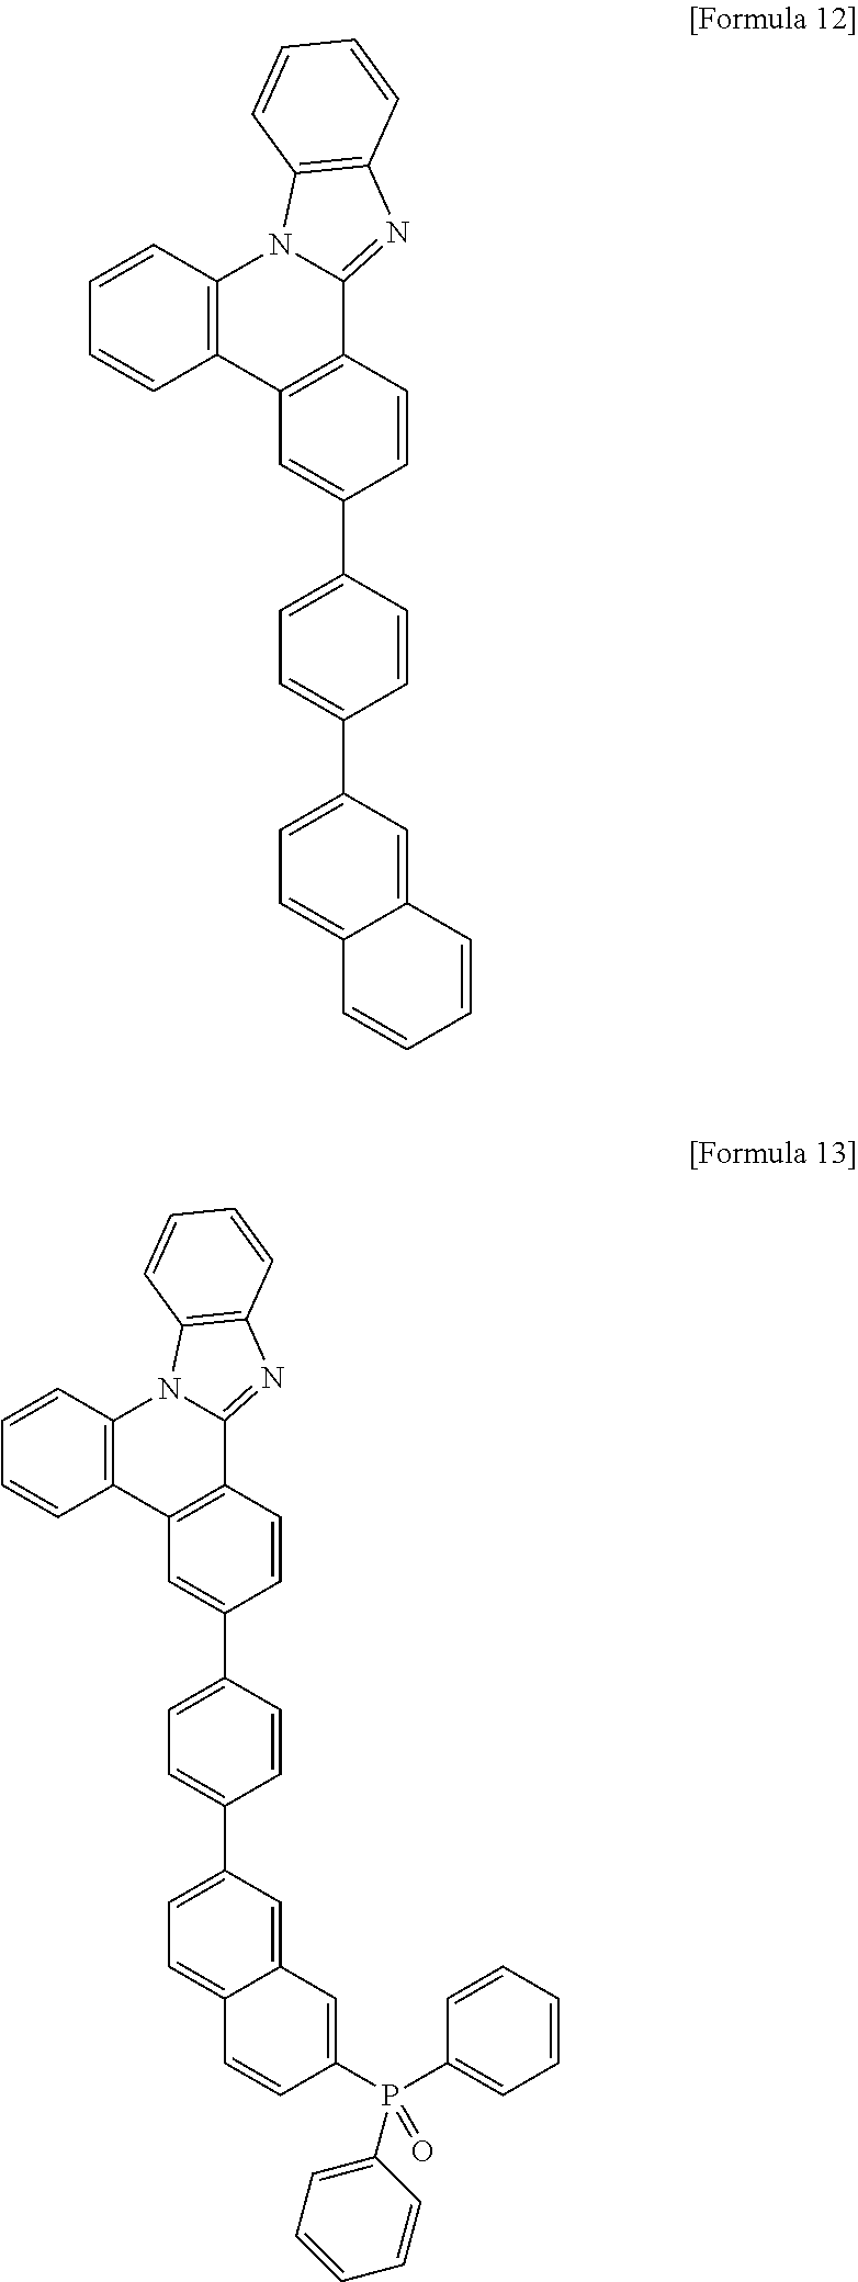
C12=C(C=CC=C1)N1C(=NC3=C1C=CC=C3)C1=C2C=C(C2=CC=C(C3=CC=C4C(=C3)C=CC=C4)C=C2)C=C1.C12=C(C=CC=C1)N1C(=NC3=C1C=CC=C3)C1=C2C=C(C2=CC=C(C3=CC=C4C(=C3)C=C(P(C3=CC=CC=C3)(=O)C3=CC=CC=C3)C=C4)C=C2)C=C1
